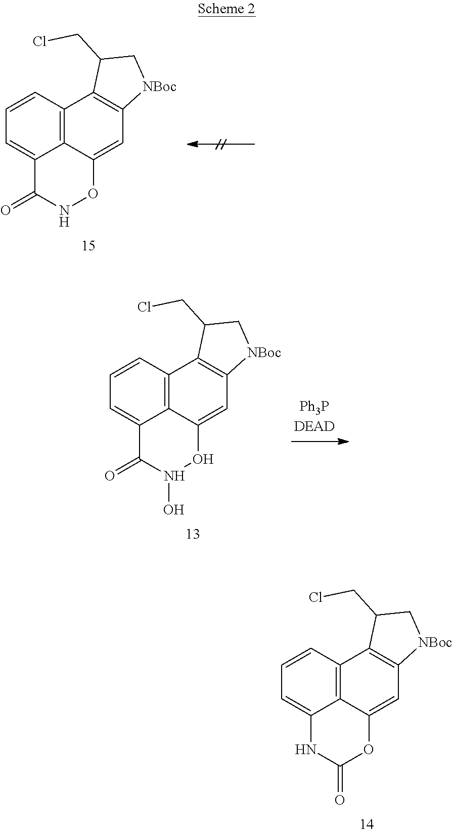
C12=C3C=CC=C1NC(=O)OC2=CC1=C3C(CCl)C[NBoc]1.C12=C3C=CC=C1C(=O)NOC2=CC1=C3C(CCl)C[NBoc]1.C12=C3C=CC=C1C(=O)N(O)OC2=CC1=C3C(CCl)C[NBoc]1
